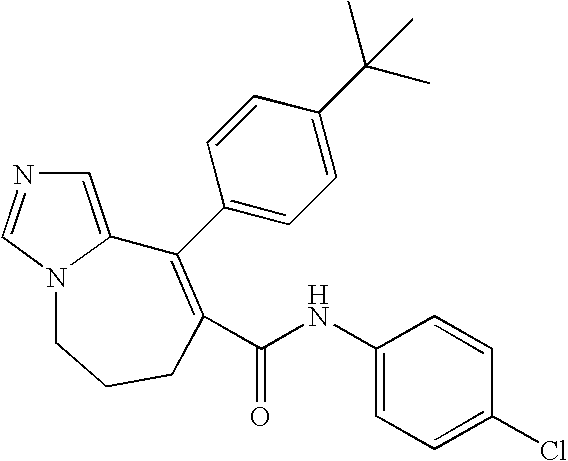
C1=C2N(C=N1)CCCC(C(NC1=CC=C(Cl)C=C1)=O)=C2C1=CC=C(C(C)(C)C)C=C1
